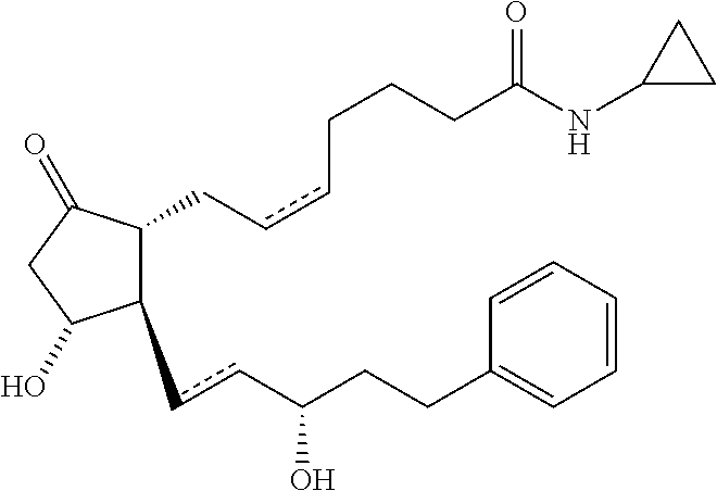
C1(ccC(CCC2=CC=CC=C2)O)C(CccCCCC(NC2CC2)=O)C(=O)CC1O
